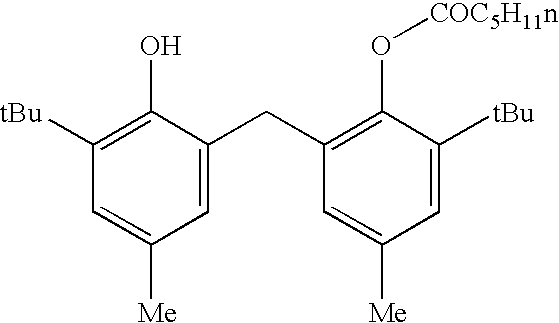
C1=C(CC2=C(O[COC5H11n])C([tBu])=CC([Me])=C2)C(O)=C([tBu])C=C1[Me]
